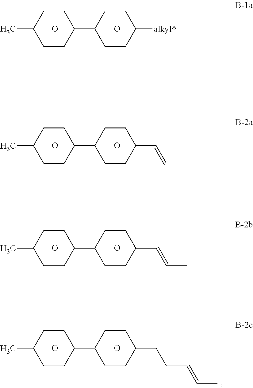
O.O.C1(C)CCC(C2CCC([alkyl*])CC2)CC1.O.O.C1(C)CCC(C2CCC(C=C)CC2)CC1.O.O.C1(C)CCC(C2CCC(C=CC)CC2)CC1.O.O.C1(C)CCC(C2CCC(CCC=CC)CC2)CC1
